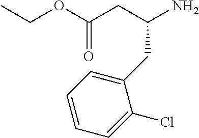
CCOC(CC(N)CC1=CC=CC=C1Cl)=O
